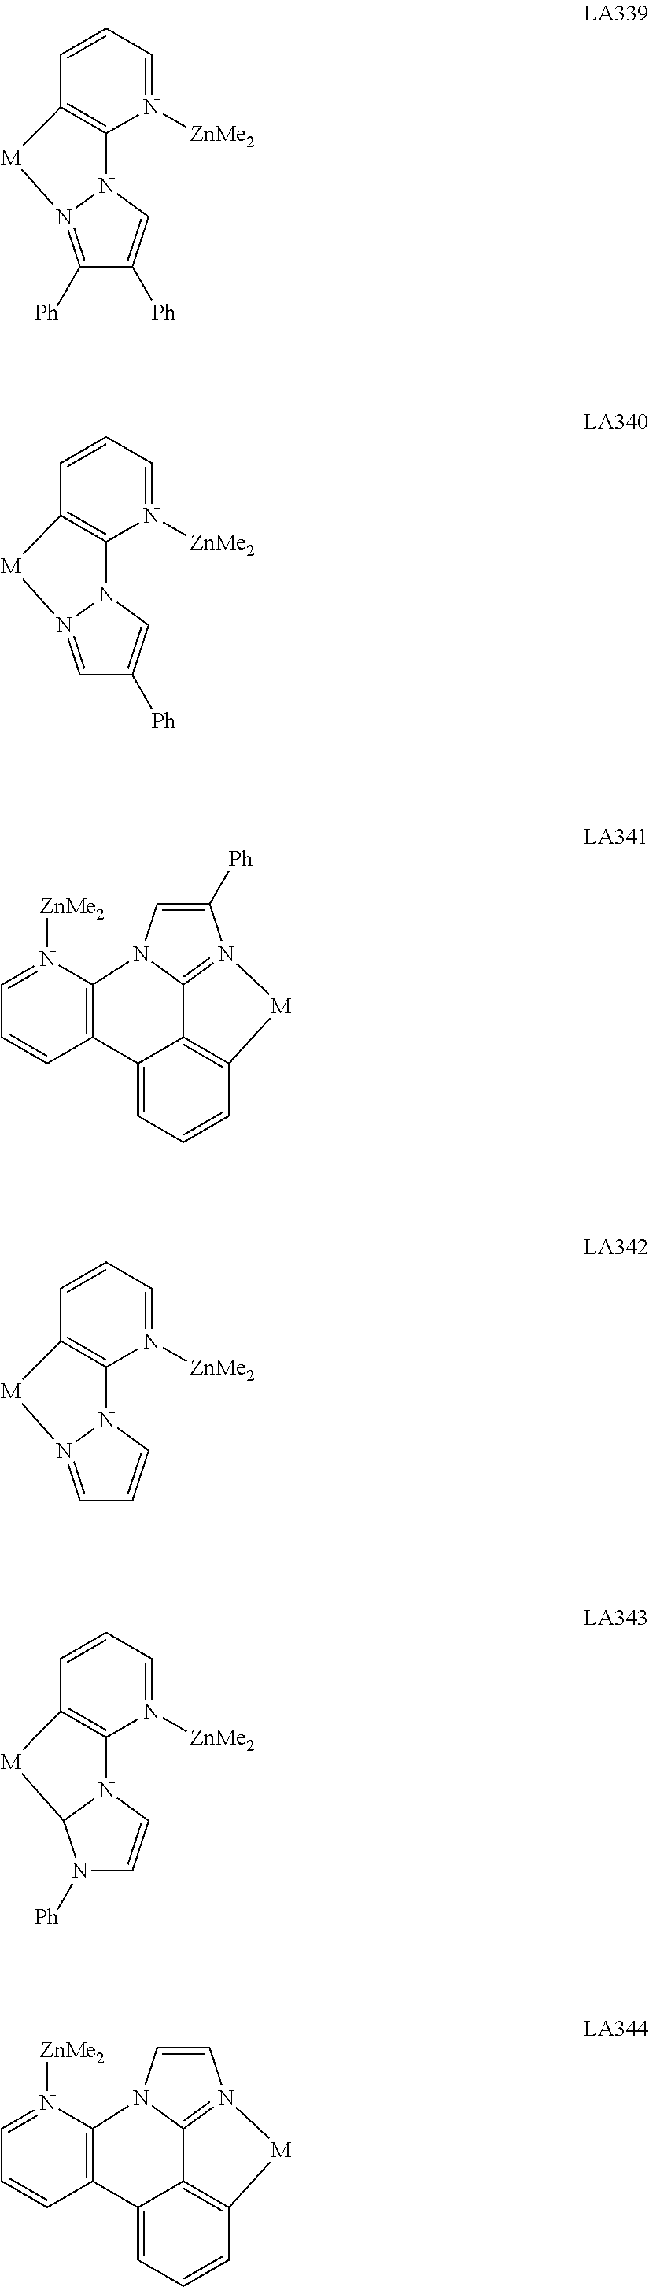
C12=C(C=CC=N1[ZnMe2])[M]N1=C([Ph])C([Ph])=CN21.C12=C(C=CC=N1[ZnMe2])[M]N1=CC([Ph])=CN21.C12=CC=CC3=C1C1=N(C([Ph])=CN1C1=C2C=CC=N1[ZnMe2])[M]3.C12=C(C=CC=N1[ZnMe2])[M]N1=CC=CN21.C12=C(C=CC=N1[ZnMe2])[M]C1N([Ph])C=CN21.C12=CC=CC3=C1C1=N(C=CN1C1=C2C=CC=N1[ZnMe2])[M]3
